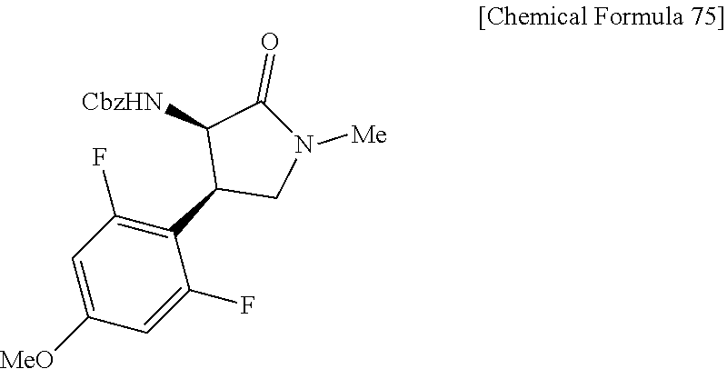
C1(F)=C(C2CN([Me])C(=O)C2[CbzHN])C(F)=CC([MeO])=C1
